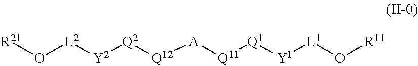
[R21]O[L2][Y2][Q2][Q12][A][Q11][Q1][Y1][L1]O[R11]
